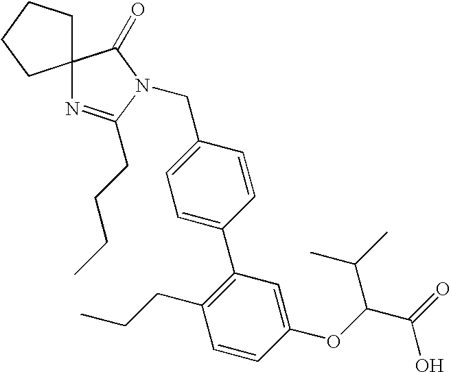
C1=C(C2=C(CCC)C=CC(OC(C(O)=O)C(C)C)=C2)C=CC(CN2C(CCCC)=NC3(C2=O)CCCC3)=C1
